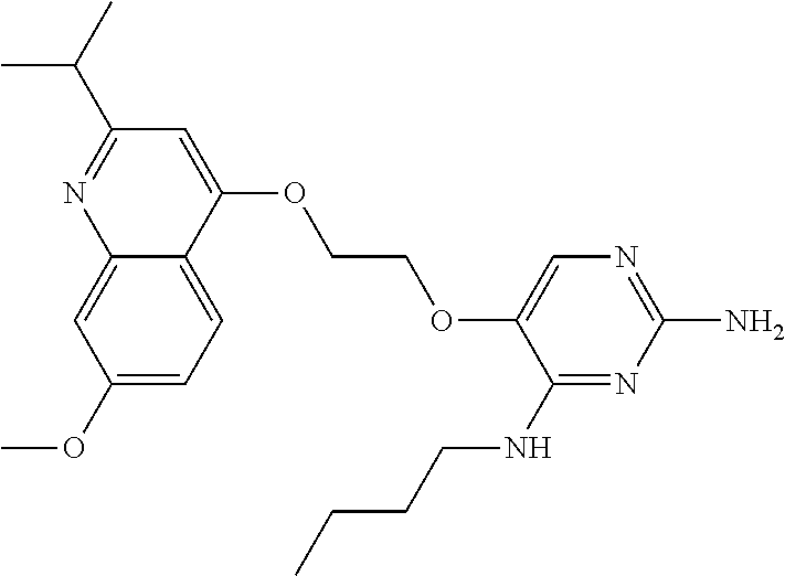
C1(NCCCC)=NC(N)=NC=C1OCCOC1=CC(C(C)C)=NC2=CC(OC)=CC=C12
